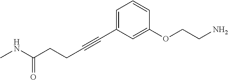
C(C#CC1=CC=CC(OCCN)=C1)CC(NC)=O
